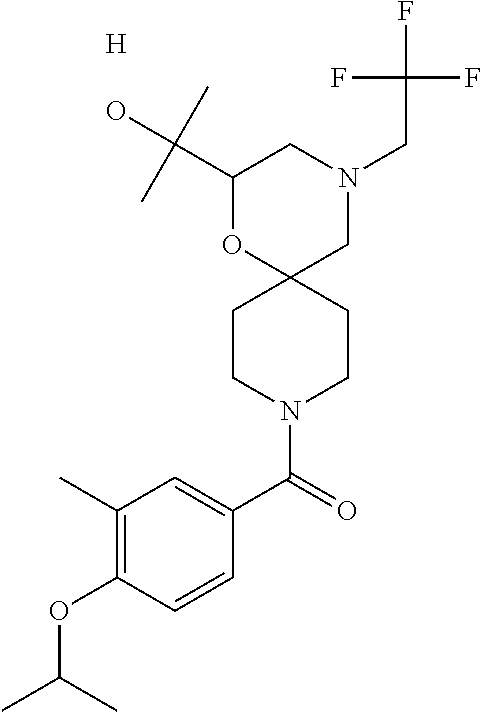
N1(CC(F)(F)F)CC2(OC(C(O)(C)C)C1)CCN(C(C1=CC(C)=C(OC(C)C)C=C1)=O)CC2.[H]
